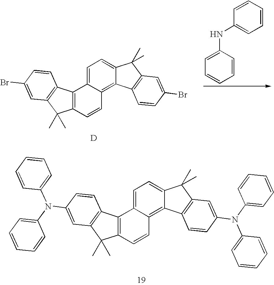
C12=C(C=CC3=C4C(=CC=C13)C(C)(C)C1=C4C=CC(N(C3=CC=CC=C3)C3=CC=CC=C3)=C1)C(C)(C)C1=C2C=CC(N(C2=CC=CC=C2)C2=CC=CC=C2)=C1.C1=CC(NC2=CC=CC=C2)=CC=C1.C12=C(C=CC3=C4C(=CC=C13)C(C)(C)C1=C4C=CC(Br)=C1)C(C)(C)C1=C2C=CC(Br)=C1.[D]
